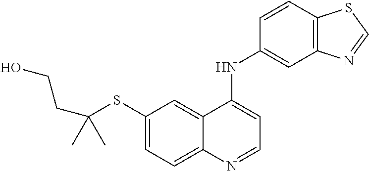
C1(SC(C)(C)CCO)=CC=C2C(=C1)C(NC1=CC3=C(C=C1)SC=N3)=CC=N2
